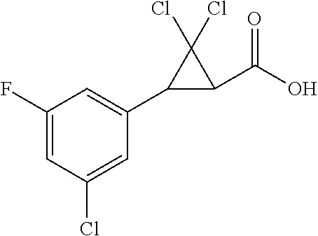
C1(C2=CC(F)=CC(Cl)=C2)C(C(O)=O)C1(Cl)Cl
